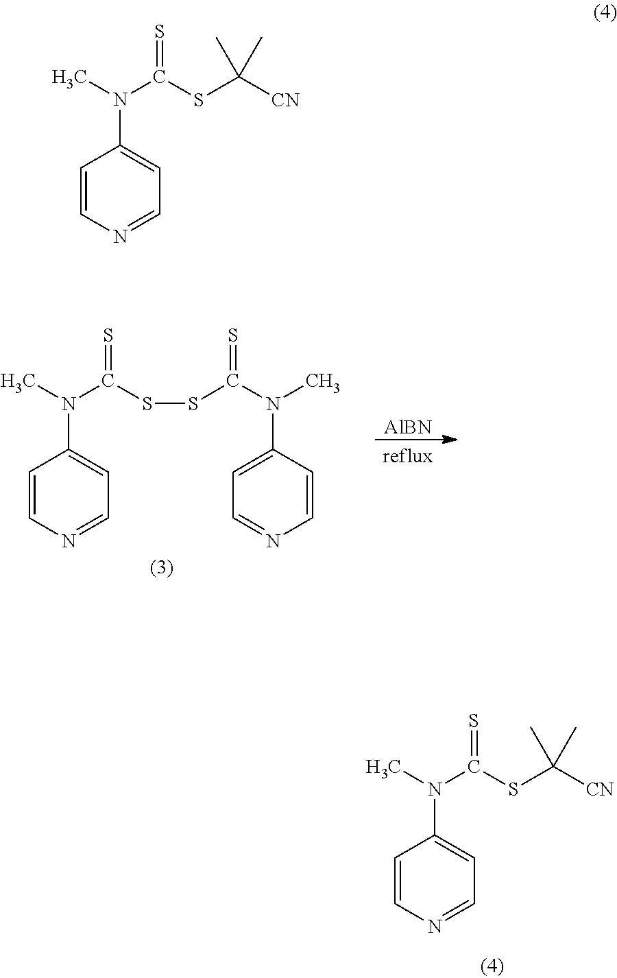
CN(C(SSC(N(C)C1=CC=NC=C1)=S)=S)C1=CC=NC=C1.[AlBN].CN(C(=S)SC([CN])(C)C)C1=CC=NC=C1.CN(C(SC([CN])(C)C)=S)C1=CC=NC=C1
